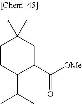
C1CC(C(C)C)C(C([OMe])=O)CC1(C)C
